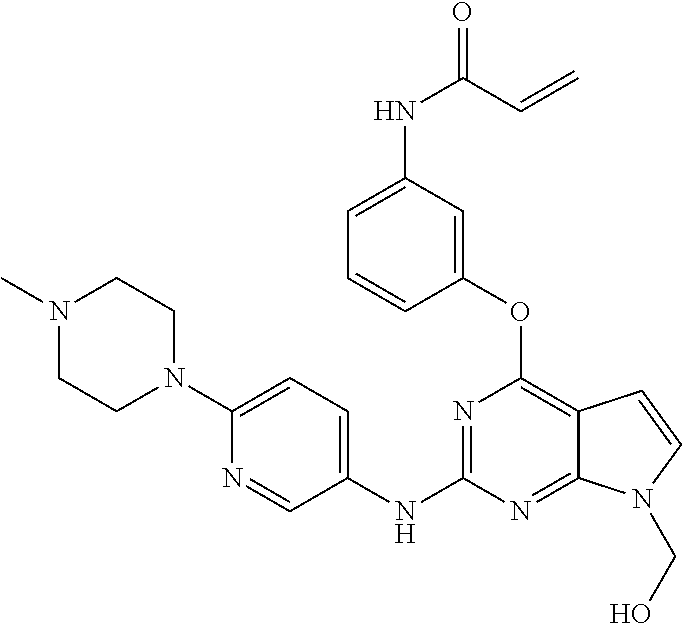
N1(C)CCN(C2=CC=C(NC3=NC(OC4=CC(NC(C=C)=O)=CC=C4)=C4C(=N3)N(CO)C=C4)C=N2)CC1
